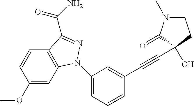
C1(OC)=CC2=C(C=C1)C(C(=O)N)=NN2C1=CC=CC(C#CC2(O)C(=O)N(C)CC2)=C1
